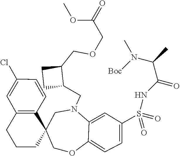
C1(Cl)=CC2=C(C=C1)C1(CCC2)CN(CC2C(COCC(OC)=O)CC2)C2=CC(S(NC(C(N(C)[Boc])C)=O)(=O)=O)=CC=C2OC1
